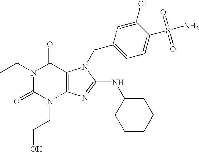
N1(CC)C(=O)N(CCO)C2=C(C1=O)N(CC1=CC=C(S(N)(=O)=O)C(Cl)=C1)C(NC1CCCCC1)=N2
